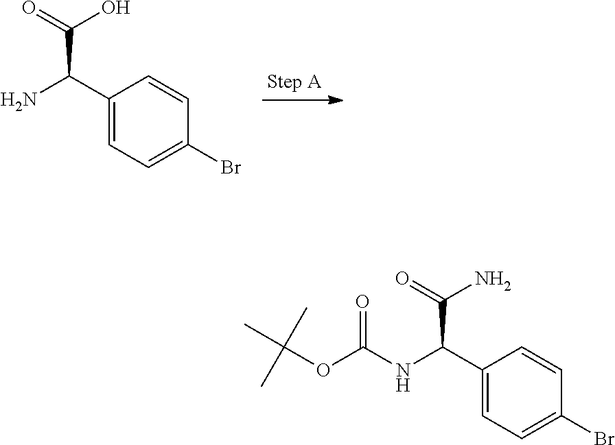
C1(C(N)C(=O)O)=CC=C(Br)C=C1.C1(C(NC(OC(C)(C)C)=O)C(=O)N)=CC=C(Br)C=C1
